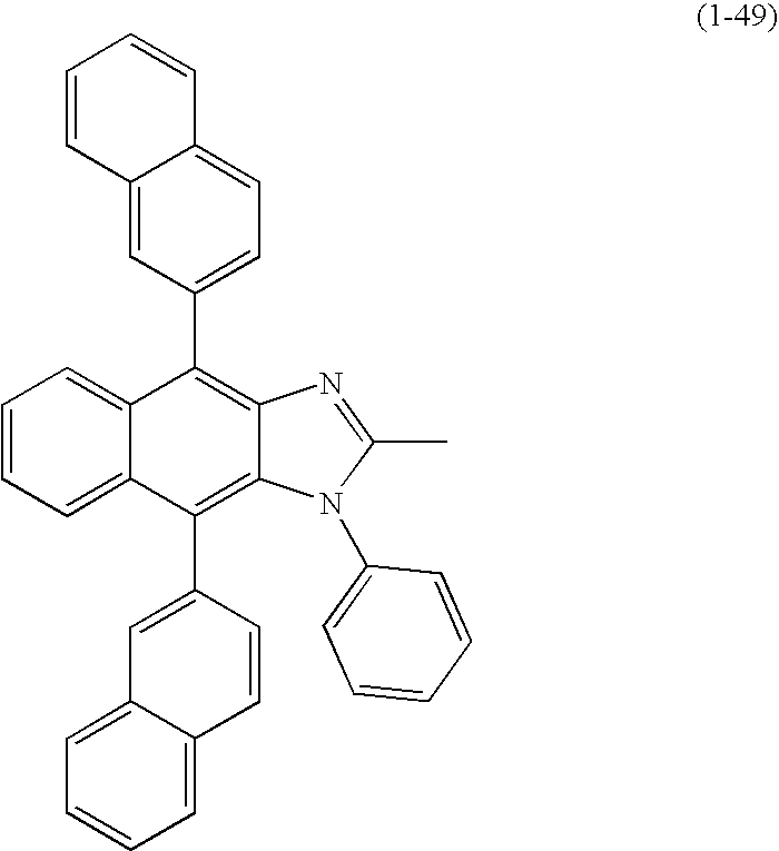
C1=CC=C2C(=C1)C(C1=CC=C3C(=C1)C=CC=C3)=C1C(=C2C2=CC3=CC=CC=C3C=C2)N(C2=CC=CC=C2)C(C)=N1
